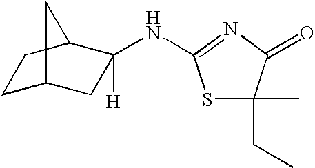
C1C2CC([H])(NC3=NC(=O)C(CC)(C)S3)C(C1)C2
